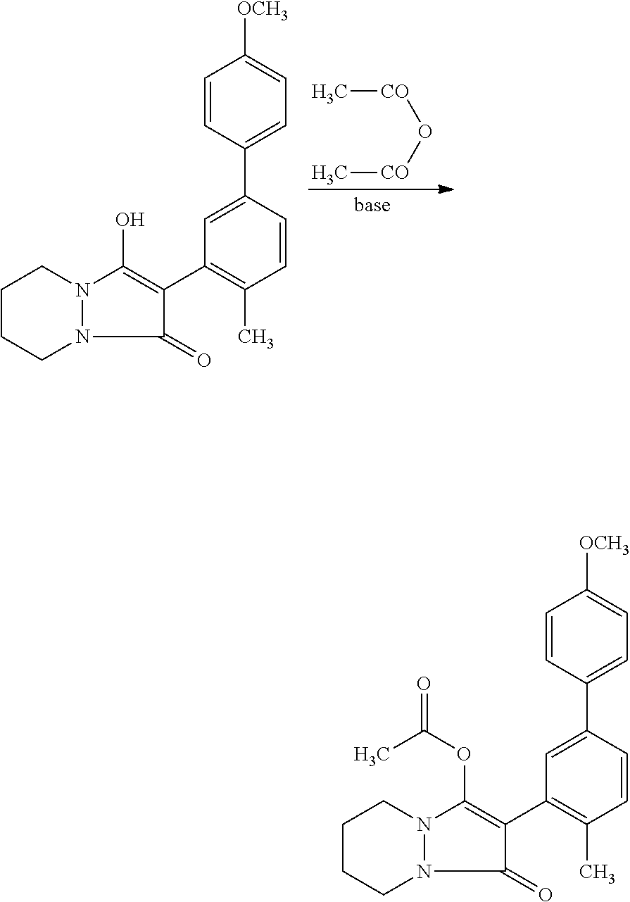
C1(C2=C(C)C=CC(C3=CC=C([OCH3])C=C3)=C2)=C(OC(=O)C)N2CCCCN2C1=O.C1(C2=C(C)C=CC(C3=CC=C([OCH3])C=C3)=C2)=C(O)N2CCCCN2C1=O.[CO](O[CO]C)C
